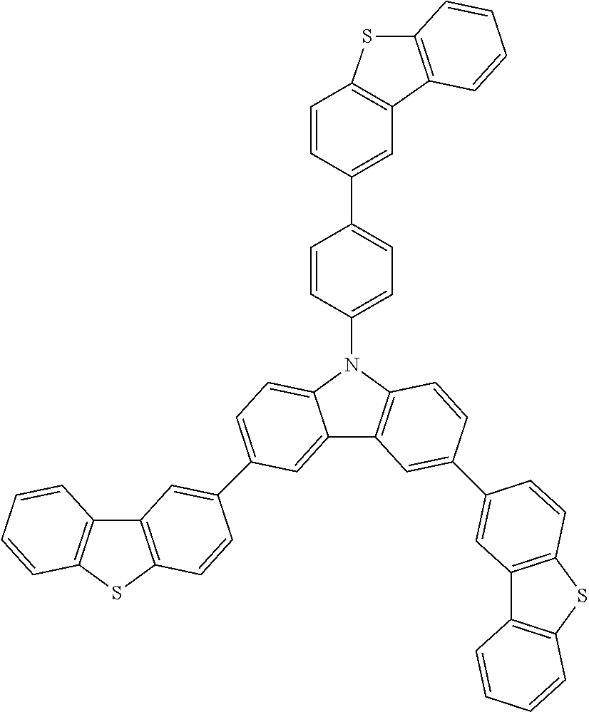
C1=CC(N2C3=CC=C(C4=CC5=C(SC6=C5C=CC=C6)C=C4)C=C3C3=C2C=CC(C2=CC4=C(SC5=C4C=CC=C5)C=C2)=C3)=CC=C1C1=CC2=C(C=C1)SC1=C2C=CC=C1
